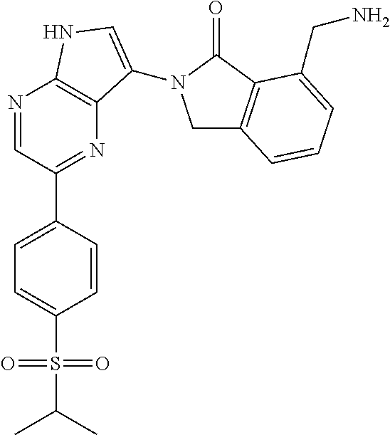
C1=C(S(=O)(=O)C(C)C)C=CC(C2=NC3=C(N=C2)NC=C3N2CC3=C(C2=O)C(CN)=CC=C3)=C1
